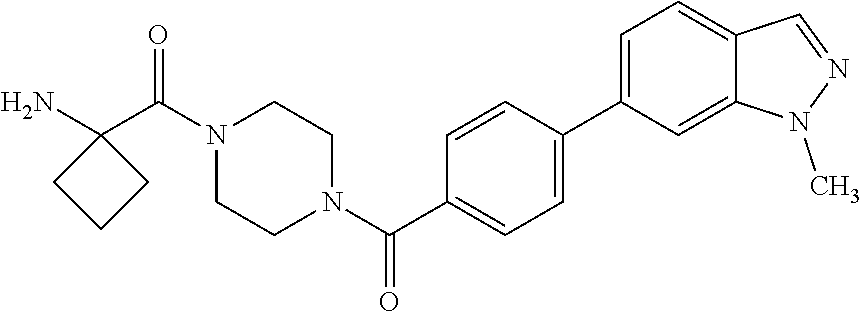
NC1(C(N2CCN(C(=O)C3=CC=C(C4=CC=C5C(=C4)N(C)N=C5)C=C3)CC2)=O)CCC1
